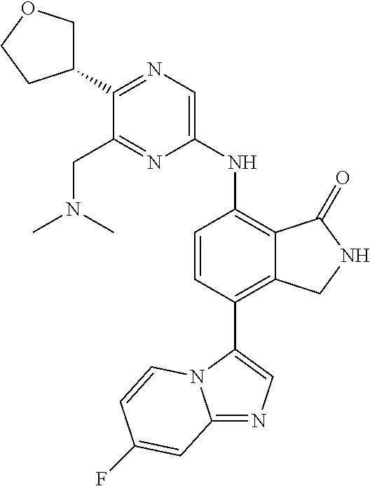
C12=NC=C(C3=C4C(=C(NC5=CN=C(C6COCC6)C(CN(C)C)=N5)C=C3)C(=O)NC4)N1C=CC(F)=C2
